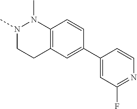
N1(C)CCC2=C(N1C)C=CC(C1=CC(F)=NC=C1)=C2
